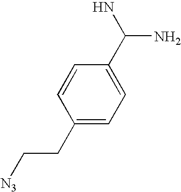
C1=CC(CC[N3])=CC=C1C(N)N
